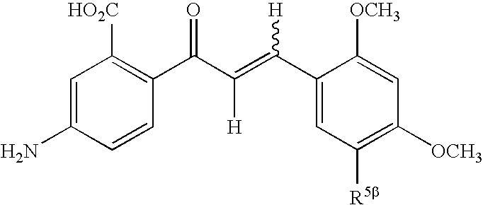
C1=C(N)C=CC(C(C(=C(C2=CC([R5b])=C([OCH3])C=C2[OCH3])[H])[H])=O)=C1[HO2C]
